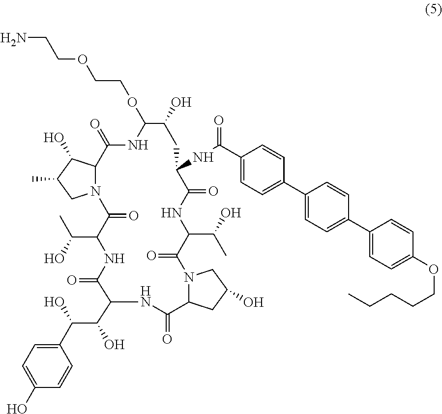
N12C(C(O)C(C)C1)C(=O)NC(OCCOCCN)C(O)CC(NC(C1=CC=C(C3=CC=C(C4=CC=C(OCCCCC)C=C4)C=C3)C=C1)=O)C(=O)NC(C(O)C)C(=O)N1C(CC(O)C1)C(=O)NC(C(C(C1=CC=C(O)C=C1)O)O)C(=O)NC(C(C)O)C2=O
